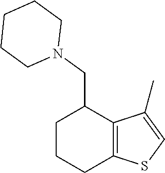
C12=C(C(C)=CS1)C(CN1CCCCC1)CCC2
